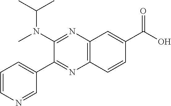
C12=C(C=CC(C(O)=O)=C1)N=C(C1=CC=CN=C1)C(N(C(C)C)C)=N2
